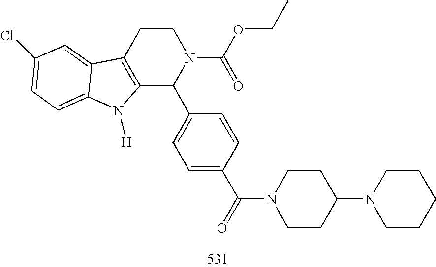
C12=C(CCN(C(OCC)=O)C1C1=CC=C(C(N3CCC(N4CCCCC4)CC3)=O)C=C1)C1=CC(Cl)=CC=C1N2[H]
